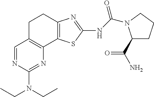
C1C2=C(C3=C(C1)N=C(NC(=O)N1C(C(N)=O)CCC1)S3)N=C(N(CC)CC)N=C2
